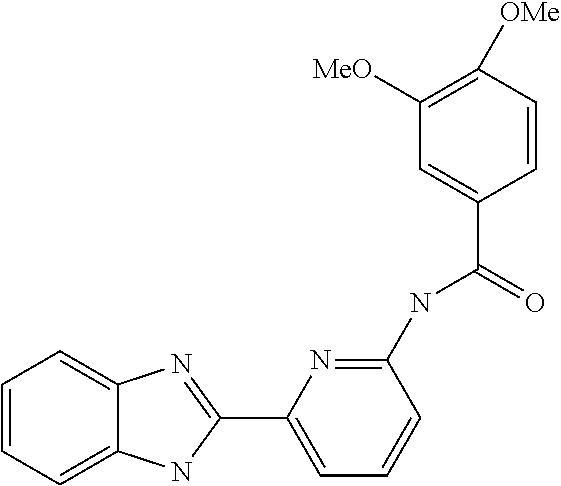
C1(C2=NC3=CC=CC=C3N2)=CC=CC(NC(C2=CC([MeO])=C([OMe])C=C2)=O)=N1
